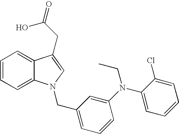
C1=CC=C2C(=C1)C(CC(O)=O)=CN2CC1=CC=CC(N(C2=CC=CC=C2Cl)CC)=C1
